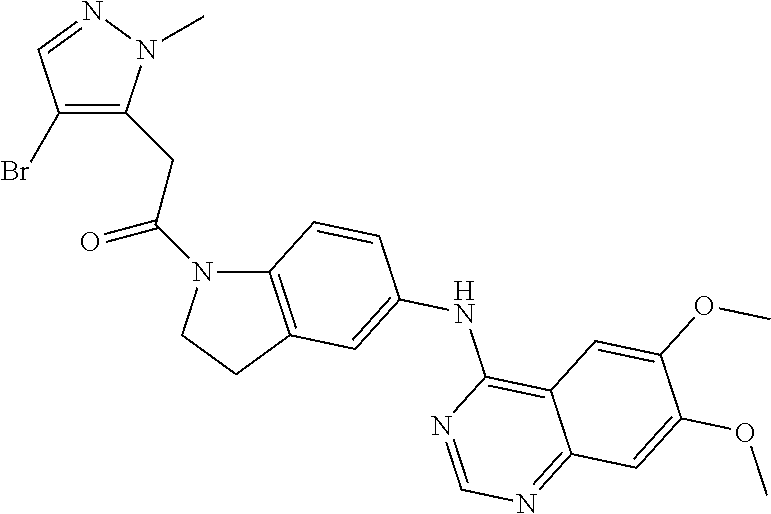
C12=C(CCN1C(CC1=C(Br)C=NN1C)=O)C=C(NC1=C3C(=NC=N1)C=C(OC)C(OC)=C3)C=C2
